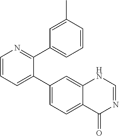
C1=CN=C(C2=CC=CC(C)=C2)C(C2=CC=C3C(=C2)NC=NC3=O)=C1
